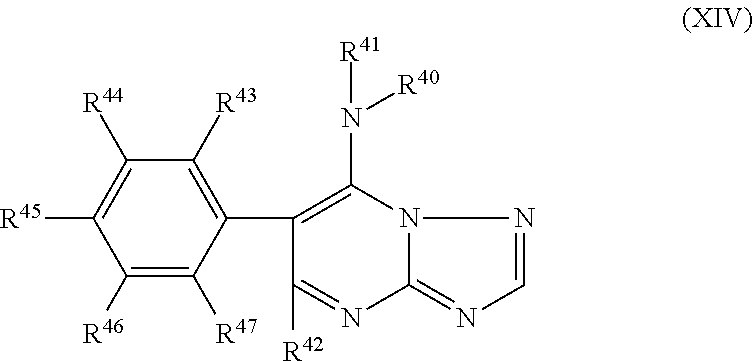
C1(C2=C(N([R41])[R40])N3C(=NC=N3)N=C2[R42])=C([R43])C([R44])=C([R45])C([R46])=C1[R47]
